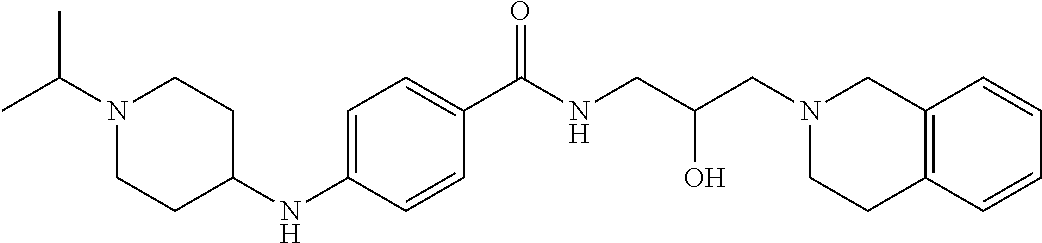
C1=C(NC2CCN(C(C)C)CC2)C=CC(C(NCC(CN2CC3=C(CC2)C=CC=C3)O)=O)=C1
